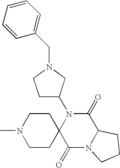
N1(C)CCC2(CC1)C(=O)N1C(C(=O)N2C2CCN(CC3=CC=CC=C3)C2)CCC1
